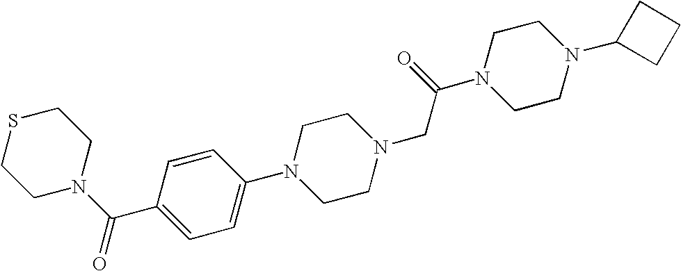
S1CCN(C(C2=CC=C(N3CCN(CC(N4CCN(C5CCC5)CC4)=O)CC3)C=C2)=O)CC1
